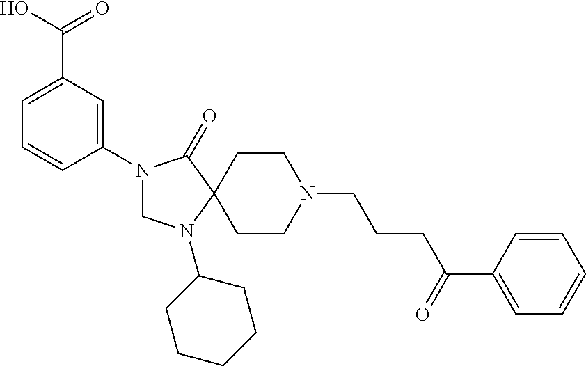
C1(N2CN(C3CCCCC3)C3(C2=O)CCN(CCCC(=O)C2=CC=CC=C2)CC3)=CC(C(O)=O)=CC=C1
